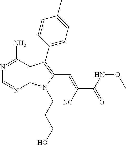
C12=C(C(N)=NC=N1)C(C1=CC=C(C)C=C1)=C(C=C([NC])C(=O)NOC)N2CCCO
